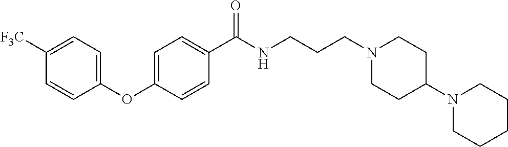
C1(OC2=CC=C([F3C])C=C2)=CC=C(C(NCCCN2CCC(N3CCCCC3)CC2)=O)C=C1
